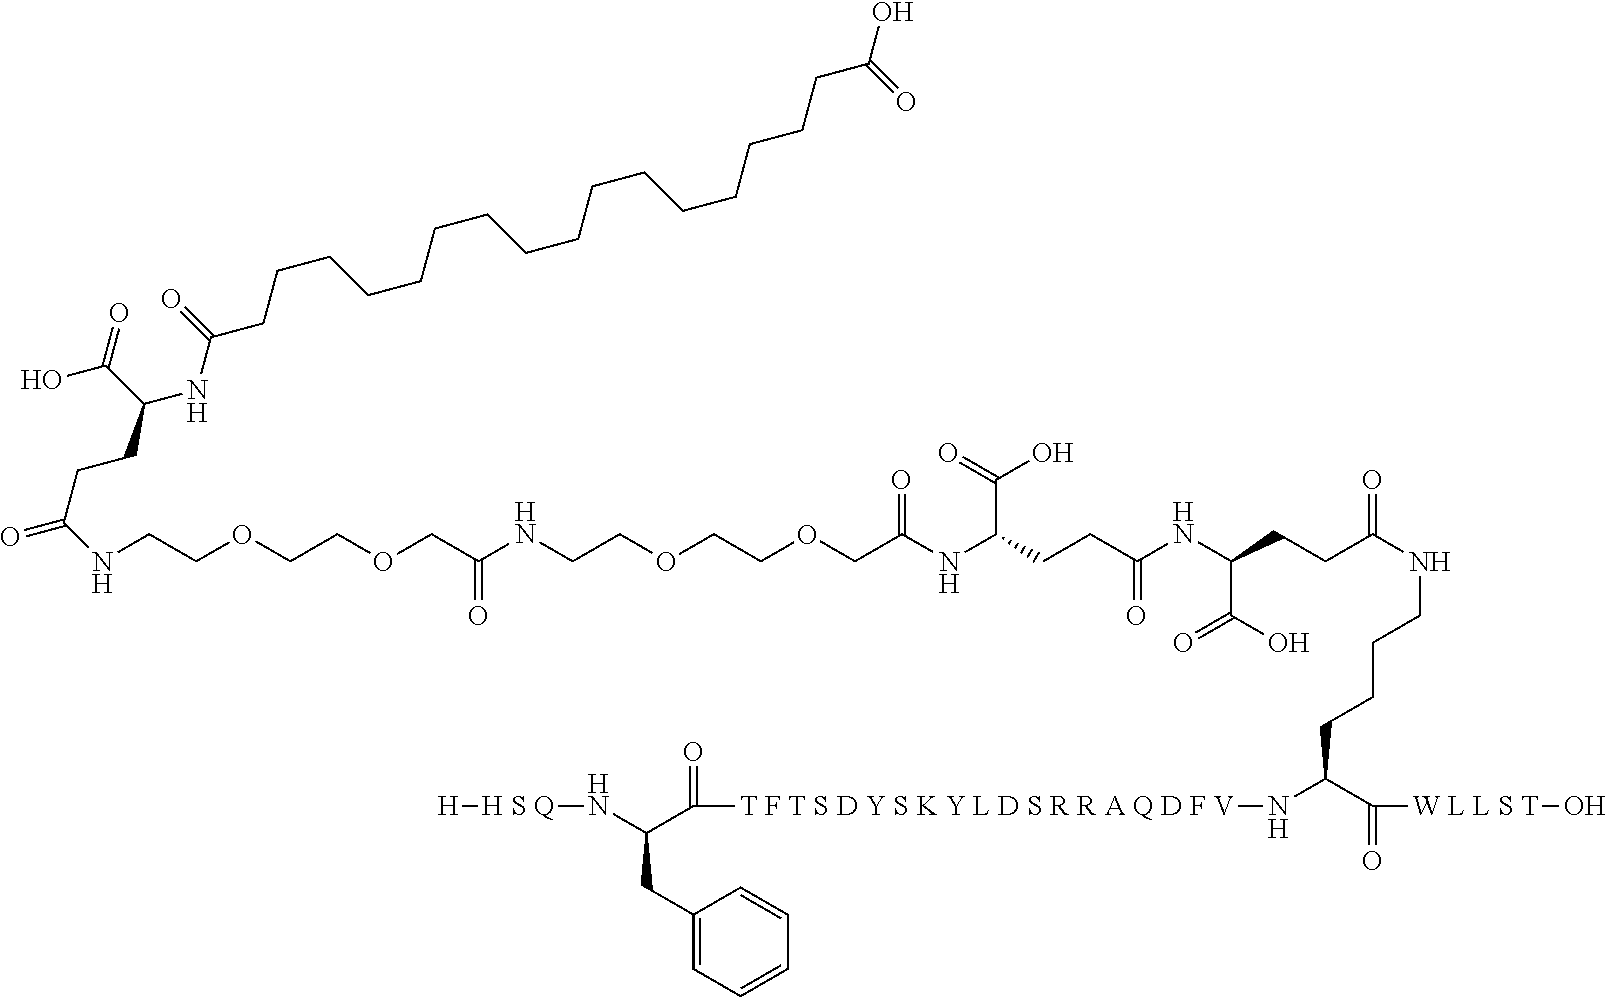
N(CCOCCOCC(NCCOCCOCC(NC(CCC(NC(C(=O)O)CCC(=O)NCCCCC(C([W L L S T]O)=O)N[T F T S D Y S K Y L D S R R A Q D F V]C(=O)C(N[H S Q][H])CC1=CC=CC=C1)=O)C(O)=O)=O)=O)C(CCC(C(O)=O)NC(=O)CCCCCCCCCCCCCCCCC(=O)O)=O
